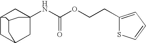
C12CC3CC(NC(OCCC4=CC=CS4)=O)(C1)CC(C3)C2
